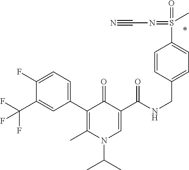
C1(C2=C(C)N(C(C)C)C=C(C(NCC3=CC=C(S(=O)(=NC#N)C)C=C3)=O)C2=O)=CC=C(F)C(C(F)(F)F)=C1
